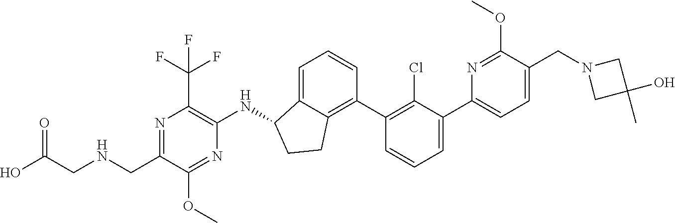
C(C1=NC(C(F)(F)F)=C(NC2C3=CC=CC(C4=C(Cl)C(C5=CC=C(CN6CC(O)(C)C6)C(OC)=N5)=CC=C4)=C3CC2)N=C1OC)NCC(O)=O
